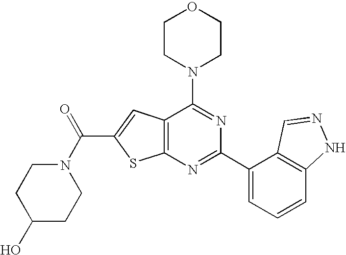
C1CN(C2=NC(C3=CC=CC4=C3C=NN4)=NC3=C2C=C(C(N2CCC(O)CC2)=O)S3)CCO1
